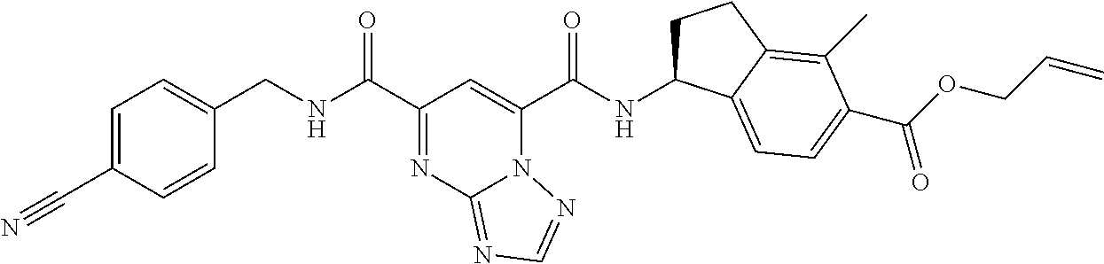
C1=C(C#N)C=CC(CNC(C2=NC3=NC=NN3C(C(NC3CCC4=C(C)C(C(=O)OCC=C)=CC=C34)=O)=C2)=O)=C1
